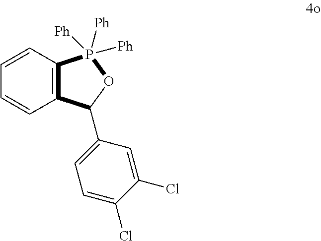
C1=CC2=C(C=C1)C(C1=CC=C(Cl)C(Cl)=C1)OP2([Ph])([Ph])[Ph]
